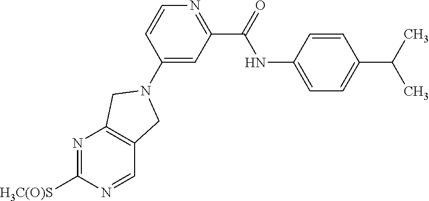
C1=CC(NC(=O)C2=NC=CC(N3CC4=C(N=C([H3C(O)S])N=C4)C3)=C2)=CC=C1C(C)C
